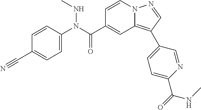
C1=CN2C(=C(C3=CC=C(C(=O)NC)N=C3)C=N2)C=C1C(N(C1=CC=C(C#N)C=C1)NC)=O
